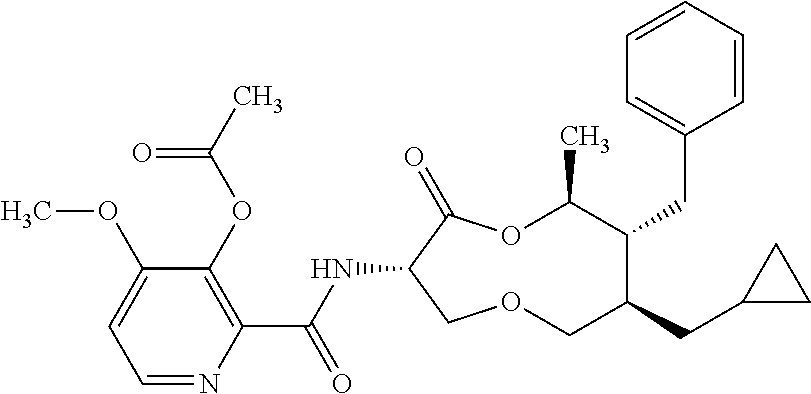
C1(OC)=CC=NC(C(NC2C(=O)OC(C)C(CC3=CC=CC=C3)C(CC3CC3)COC2)=O)=C1OC(C)=O
